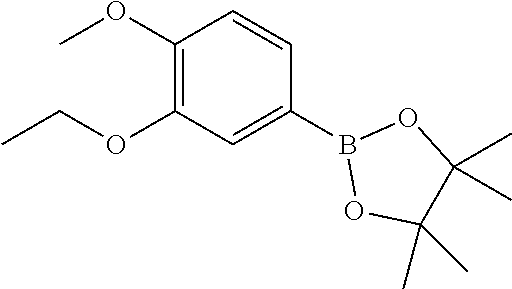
C1(OC)=C(OCC)C=C(B2OC(C)(C)C(C)(C)O2)C=C1
